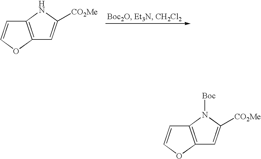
C12=C(OC=C1)C=C([CO2Me])N2.C12=C(OC=C1)C=C([CO2Me])N2[Boc]
